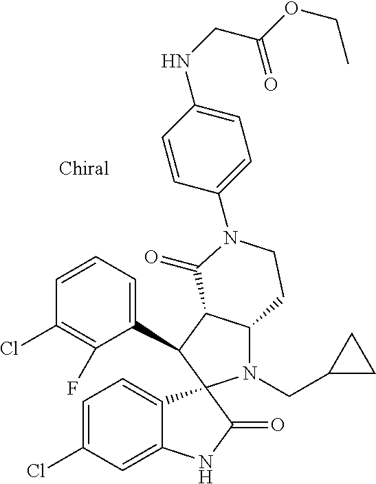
C1(C2C3C(N(CC4CC4)C24C2=CC=C(Cl)C=C2NC4=O)CCN(C2=CC=C(NCC(OCC)=O)C=C2)C3=O)=CC=CC(Cl)=C1F
